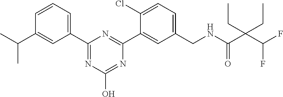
C1(C2=NC(O)=NC(C3=CC(CNC(C(C(F)F)(CC)CC)=O)=CC=C3Cl)=N2)=CC=CC(C(C)C)=C1
